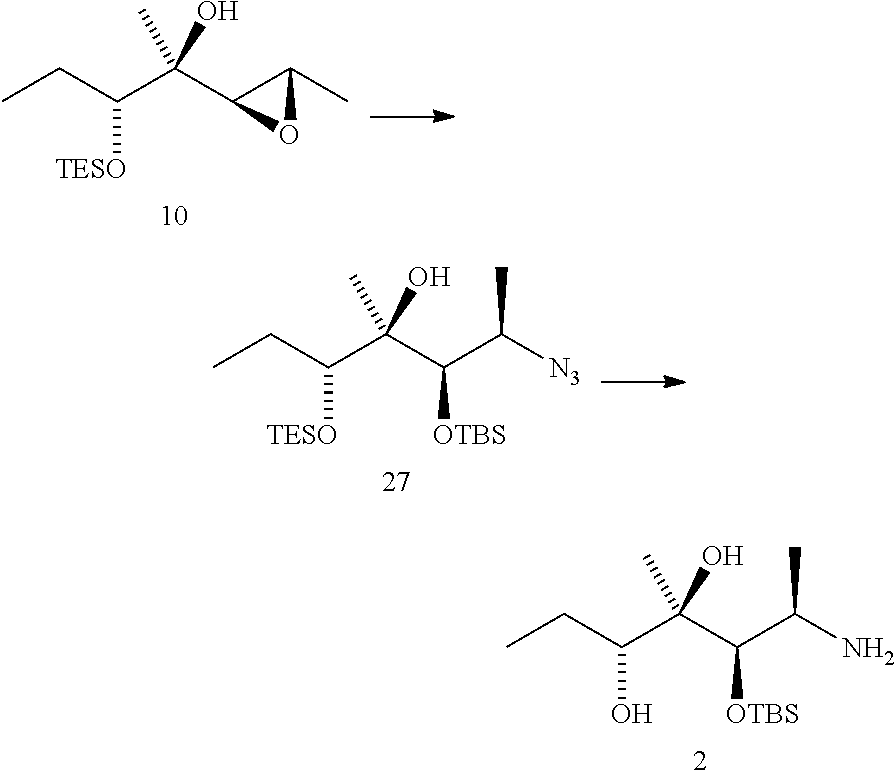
CCC(C(C(C(N)C)[OTBS])(C)O)O.CCC(C(C1C(C)O1)(C)O)[TESO].CCC(C(C(C([N3])C)[OTBS])(C)O)[TESO]
